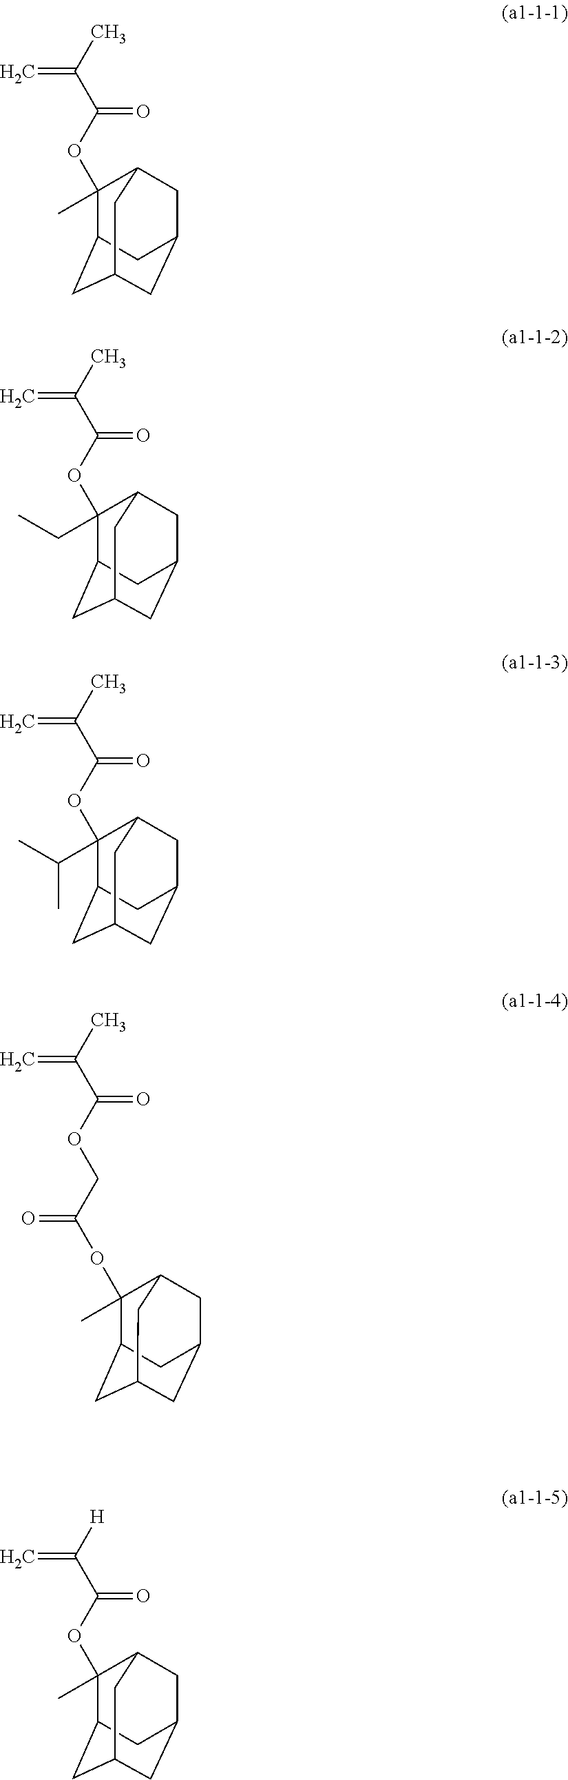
C1(OC(C(C)=C)=O)(C)C2CC3CC(CC1C3)C2.C1(OC(C(C)=C)=O)(CC)C2CC3CC(CC1C3)C2.C1(OC(C(C)=C)=O)(C(C)C)C2CC3CC(CC1C3)C2.C12CC3CC(CC(C3)C1(C)OC(COC(C(C)=C)=O)=O)C2.C1(OC(C([H])=C)=O)(C)C2CC3CC(CC1C3)C2
